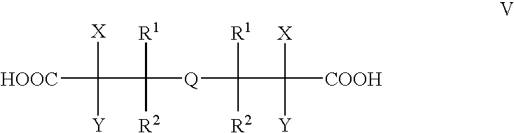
[HOOC]C([X])([Y])C([Q]C([R1])([R2])C([X])([Y])[COOH])([R1])[R2]
